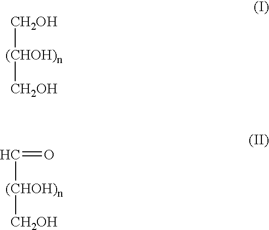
[CH2OH][(CHOH)n][CH2OH].C([(CHOH)n][CH2OH])=O
